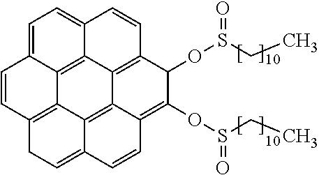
C1=CC2=C3C4=C5C6=C(C(OS(CC)=O)C(OS(CC)=O)=C7C6=C3C(=CC2)C=C7)C=CC5=CC=C14
